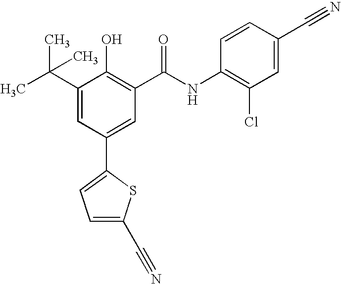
C1(C(C)(C)C)=CC(C2=CC=C(C#N)S2)=CC(C(NC2=C(Cl)C=C(C#N)C=C2)=O)=C1O
